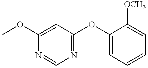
COC1=CC(OC2=CC=CC=C2[OCH3])=NC=N1
